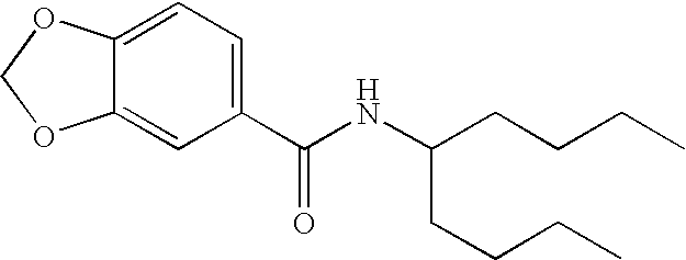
C12=CC(C(NC(CCCC)CCCC)=O)=CC=C1OCO2
